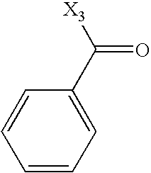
C1=CC=C(C([X3])=O)C=C1
